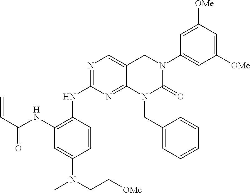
N1=C(NC2=C(NC(C=C)=O)C=C(N(CC[OMe])C)C=C2)N=C2C(=C1)CN(C1=CC([OMe])=CC([OMe])=C1)C(=O)N2CC1=CC=CC=C1
